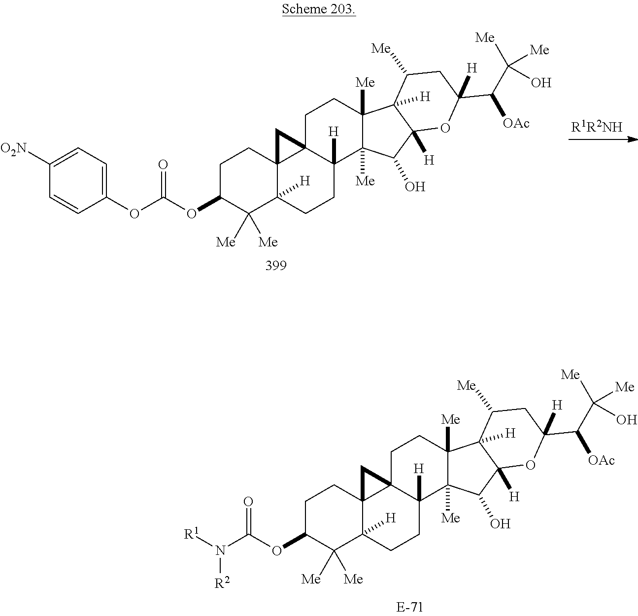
C1C(OC(N([R1])[R2])=O)C([Me])([Me])C2([H])C3(C1)C1(C([H])(CC2)C2([Me])C([Me])(CC1)C1([H])C([H])(C2O)OC(C([OAc])C(O)([Me])[Me])([H])CC1[Me])C3.C1C(OC(OC2=CC=C([O2N])C=C2)=O)C([Me])([Me])C2([H])C3(C1)C1(C([H])(CC2)C2([Me])C([Me])(CC1)C1([H])C([H])(C2O)OC(C([OAc])C(O)([Me])[Me])([H])CC1[Me])C3
